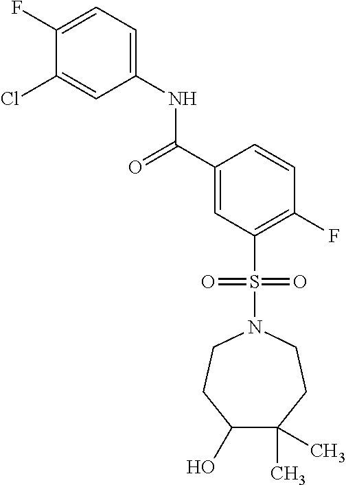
C(C1=CC(S(N2CCC(C)(C)C(O)CC2)(=O)=O)=C(F)C=C1)(=O)NC1=CC=C(F)C(Cl)=C1
